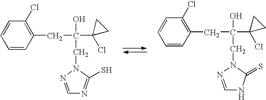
C1=CC(CC(C2(Cl)CC2)(O)CN2N=CN=C2S)=C(Cl)C=C1.C1=CC(CC(C2(Cl)CC2)(O)CN2N=CNC2=S)=C(Cl)C=C1
